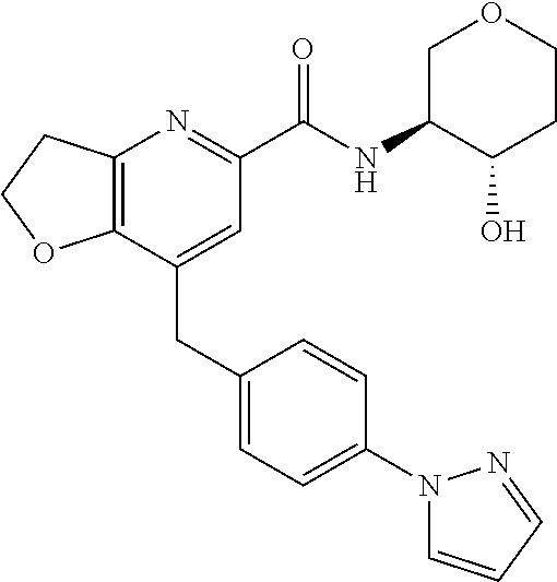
C12=C(CCO1)N=C(C(NC1C(O)CCOC1)=O)C=C2CC1=CC=C(N2C=CC=N2)C=C1
